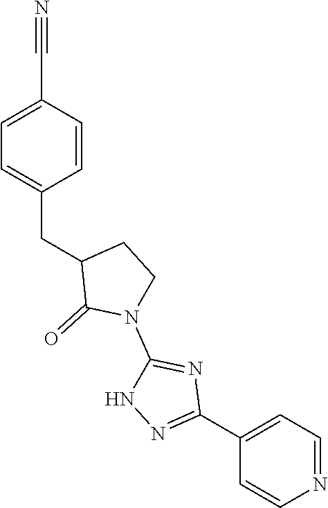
C1=C(C#N)C=CC(CC2C(=O)N(C3=NC(C4=CC=NC=C4)=NN3)CC2)=C1
